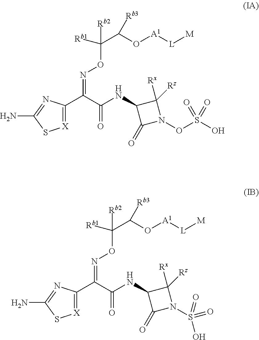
[X]1=C(C(C(NC2C(=O)N(OS(O)(=O)=O)C2([Rz])[Rx])=O)=NOC(C(O[A1][L][M])[Rb3])([Rb1])[Rb2])N=C(N)S1.[X]1=C(C(C(NC2C(=O)N(S(O)(=O)=O)C2([Rz])[Rx])=O)=NOC(C(O[A1][L][M])[Rb3])([Rb1])[Rb2])N=C(N)S1
